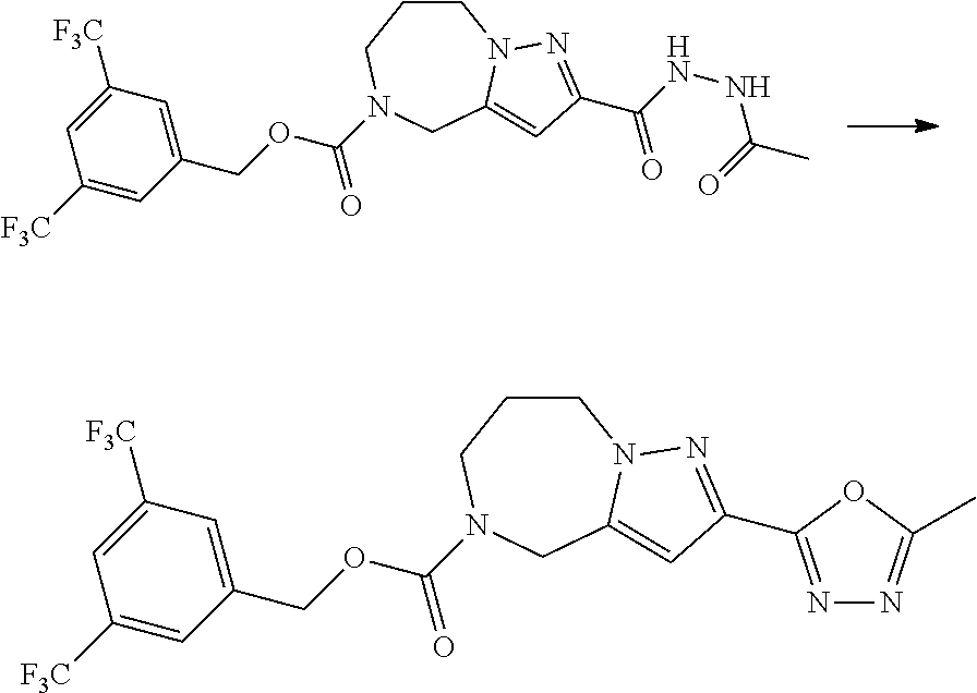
C1CCN(C(OCC2=CC([F3C])=CC([F3C])=C2)=O)CC2=CC(C(NNC(C)=O)=O)=NN12.C1CCN(C(OCC2=CC([F3C])=CC([F3C])=C2)=O)CC2=CC(C3=NN=C(C)O3)=NN12
